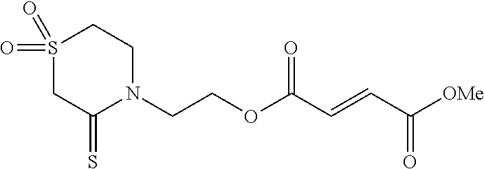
[OMe]C(C=CC(OCCN1C(=S)CS(=O)(=O)CC1)=O)=O
